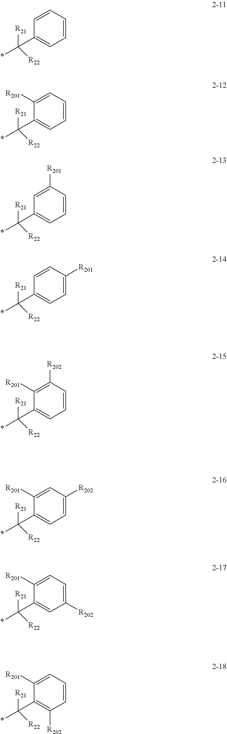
C1=CC=CC=C1C([R21])([R22])*.C1([R201])=CC=CC=C1C([R21])([R22])*.C1=C([R201])C=CC=C1C([R21])([R22])*.C1=CC([R201])=CC=C1C([R21])([R22])*.C1([R201])=C([R202])C=CC=C1C([R21])([R22])*.C1([R201])=CC([R202])=CC=C1C([R21])([R22])*.C1([R201])=CC=C([R202])C=C1C([R21])([R22])*.C1([R201])=CC=CC([R202])=C1C([R21])([R22])*
